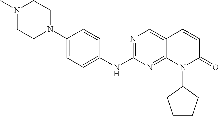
C1(N2CCN(C)CC2)=CC=C(NC2=NC=C3C(=N2)N(C2CCCC2)C(=O)C=C3)C=C1
